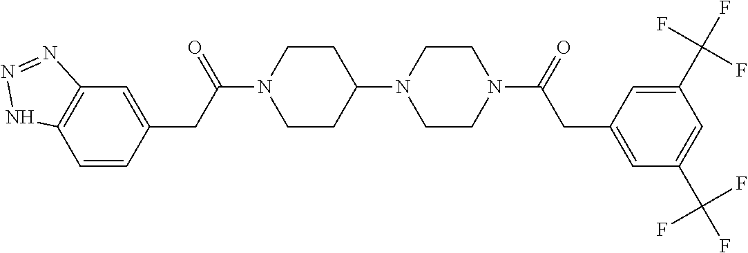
C1=CC(CC(N2CCC(N3CCN(C(=O)CC4=CC(C(F)(F)F)=CC(C(F)(F)F)=C4)CC3)CC2)=O)=CC2=C1NN=N2
